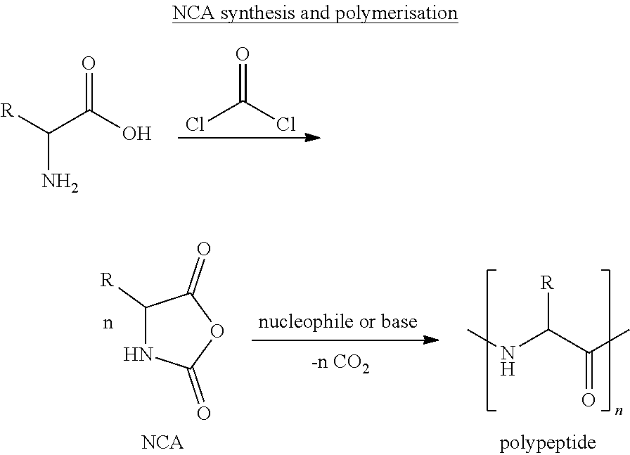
ClC(Cl)=O.[R]C(C(O)=O)N.CNC(C(C)=O)[R].C1([R])NC(=O)OC1=O.[NCA]
